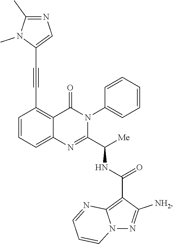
C1=CC=C2C(=C1C#CC1=CN=C(C)N1C)C(=O)N(C1=CC=CC=C1)C(C([Me])NC(C1=C3N(N=C1[NH2])C=CC=N3)=O)=N2
